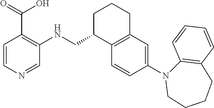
C1=CC(N2CCCCC3=C2C=CC=C3)=CC2=C1C(CNC1=C(C(O)=O)C=CN=C1)CCC2
